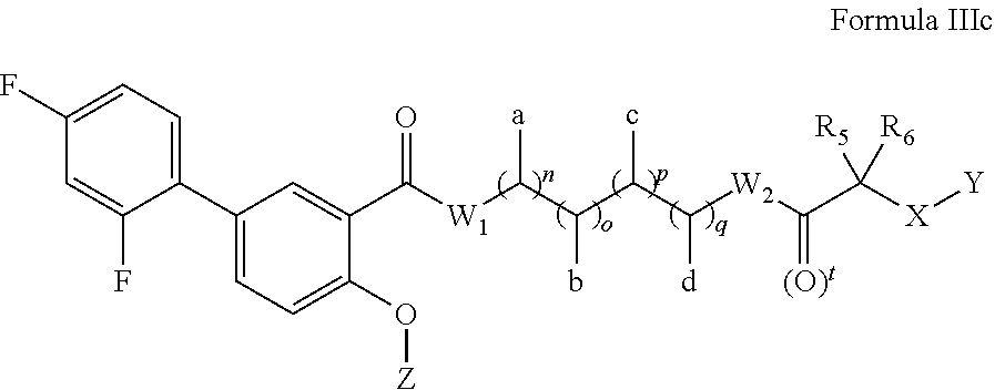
C1(F)=CC=C(C2=CC=C(O[Z])C(C([W1]C(C(C(C([W2]C(C([X][Y])([R5])[R6])=[(O)t])[d])c)b)[a])=O)=C2)C(F)=C1
